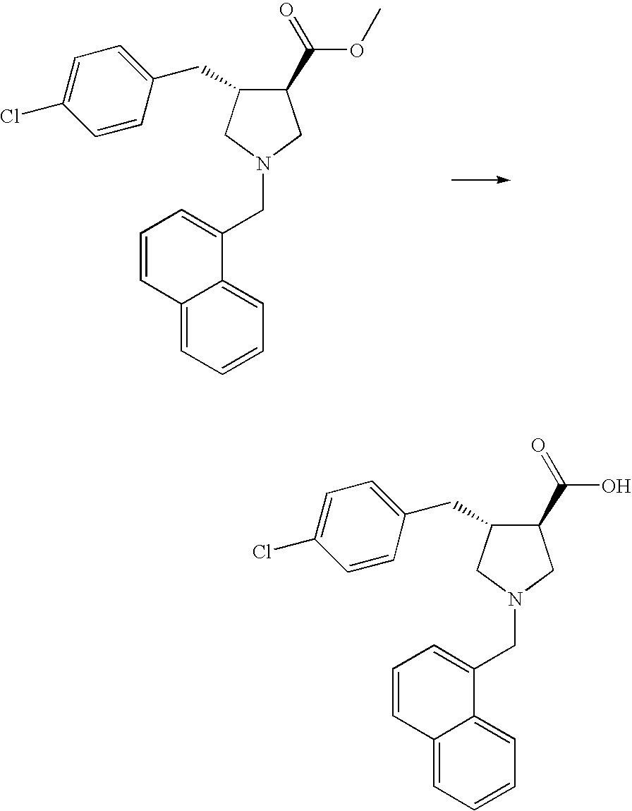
C1(CC2=CC=C(Cl)C=C2)C(C(OC)=O)CN(CC2=CC=CC3=CC=CC=C32)C1.C1(CC2=CC=C(Cl)C=C2)C(C(O)=O)CN(CC2=CC=CC3=CC=CC=C32)C1
